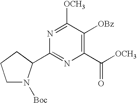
C1N([Boc])C(C2=NC(C([OCH3])=O)=C([OBz])C([OCH3])=N2)CC1
